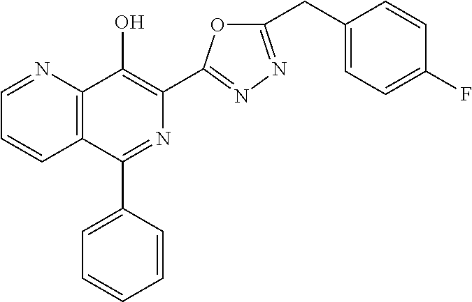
C1=NC2=C(C=C1)C(C1=CC=CC=C1)=NC(C1=NN=C(CC3=CC=C(F)C=C3)O1)=C2O
